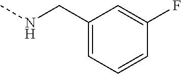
C1(CNC)=CC=CC(F)=C1
